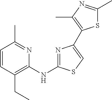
C1=CC(CC)=C(NC2=NC(C3=C(C)N=C(C)S3)=CS2)N=C1C
